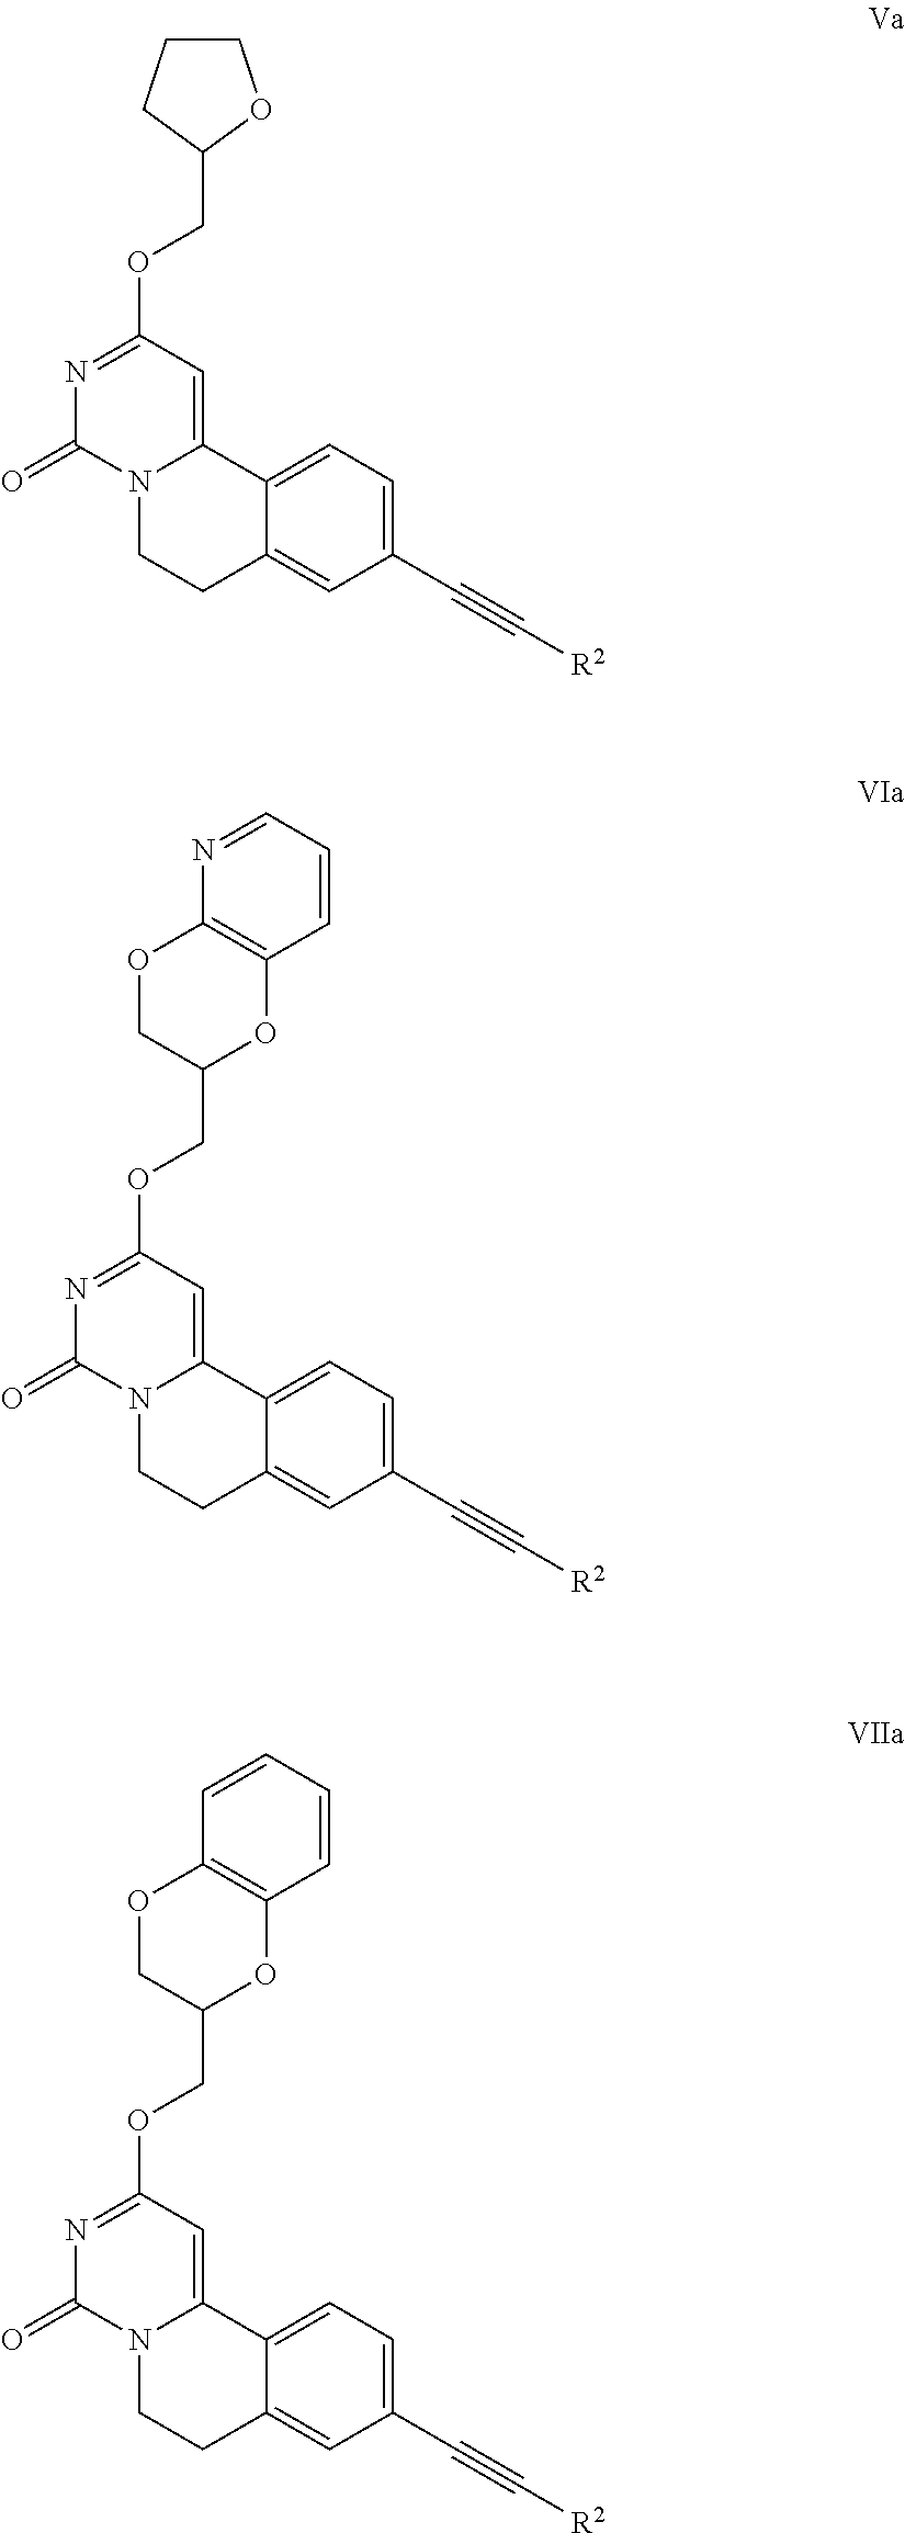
C1(C#C[R2])=CC=C2C(=C1)CCN1C2=CC(OCC2OCCC2)=NC1=O.C1(C#C[R2])=CC=C2C(=C1)CCN1C2=CC(OCC2OC3=C(OC2)N=CC=C3)=NC1=O.C1(C#C[R2])=CC=C2C(=C1)CCN1C2=CC(OCC2OC3=C(OC2)C=CC=C3)=NC1=O
